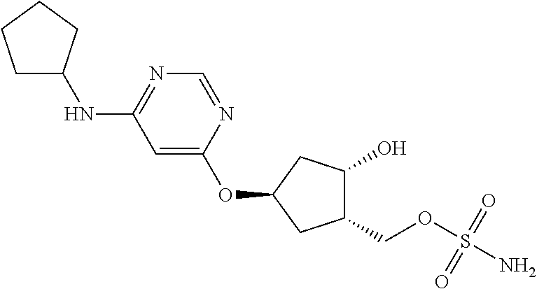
NS(OCC1C(O)CC(OC2=CC(NC3CCCC3)=NC=N2)C1)(=O)=O
